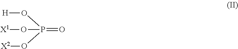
[X1]OP(=O)(O[H])O[X2]
